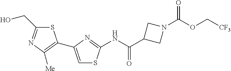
S1C(CO)=NC([Me])=C1C1=CSC(NC(C2CN(C(OC[CF3])=O)C2)=O)=N1
